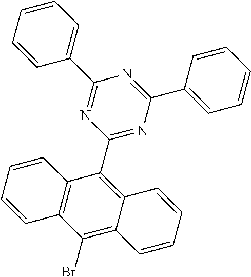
C1=CC=CC2=C1C(Br)=C1C(=C2C2=NC(C3=CC=CC=C3)=NC(C3=CC=CC=C3)=N2)C=CC=C1
